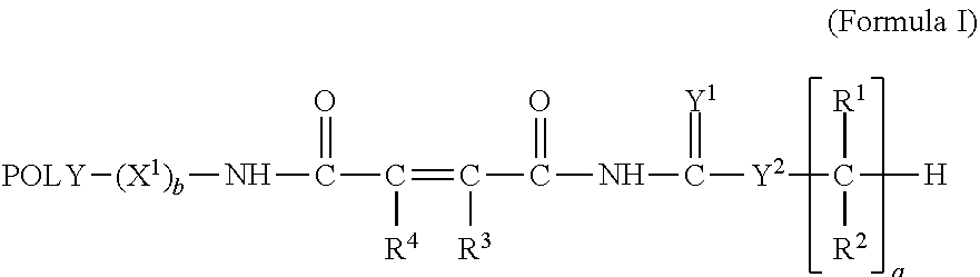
[POLY][(X1)b]NC(C(=C(C(NC([Y2]C([H])([R1])[R2])=[Y1])=O)[R3])[R4])=O
